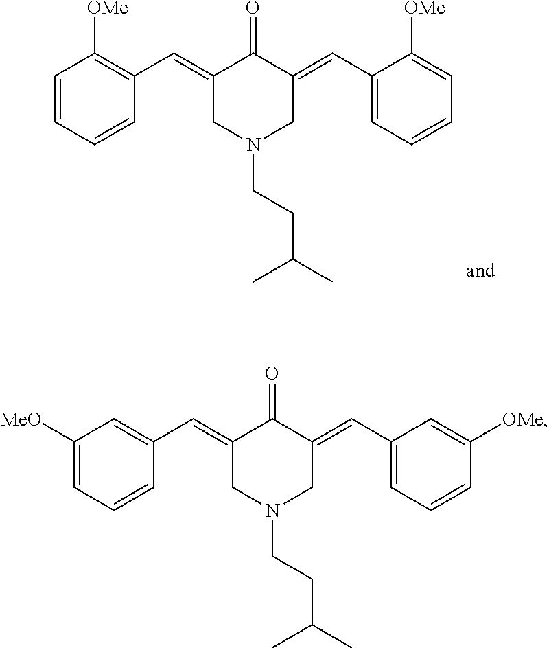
C1(=CC2=C([OMe])C=CC=C2)CN(CCC(C)C)CC(=CC2=CC=CC=C2[OMe])C1=O.C1(=CC2=CC([MeO])=CC=C2)CN(CCC(C)C)CC(=CC2=CC=CC([OMe])=C2)C1=O
